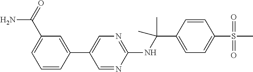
C1(NC(C2=CC=C(S(C)(=O)=O)C=C2)(C)C)=NC=C(C2=CC(C(=O)N)=CC=C2)C=N1
